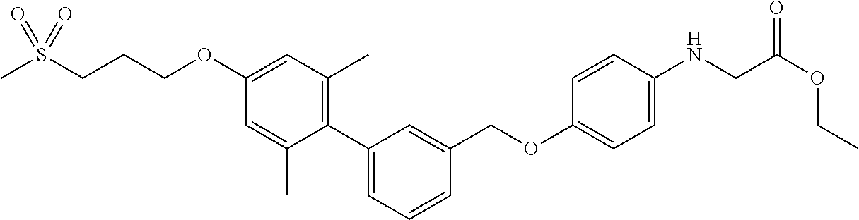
C1(OCCCS(C)(=O)=O)=CC(C)=C(C2=CC=CC(COC3=CC=C(NCC(OCC)=O)C=C3)=C2)C(C)=C1
